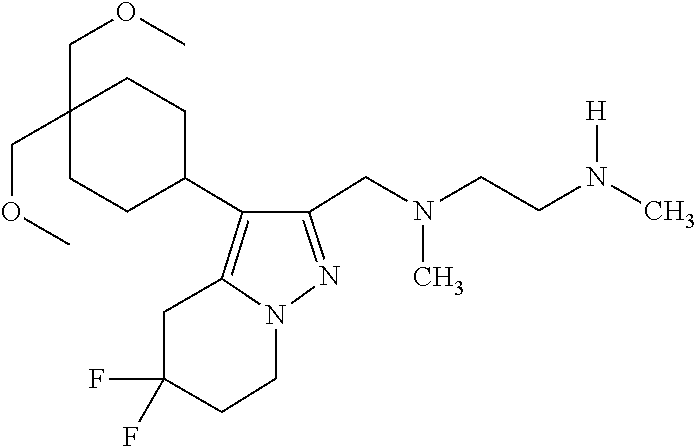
N(C)(CC1=NN2CCC(F)(F)CC2=C1C1CCC(COC)(COC)CC1)CCN(C)[H]
